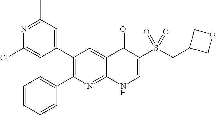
N1=C(C)C=C(C2=C(C3=CC=CC=C3)N=C3C(=C2)C(=O)C(S(CC2COC2)(=O)=O)=CN3)C=C1Cl
